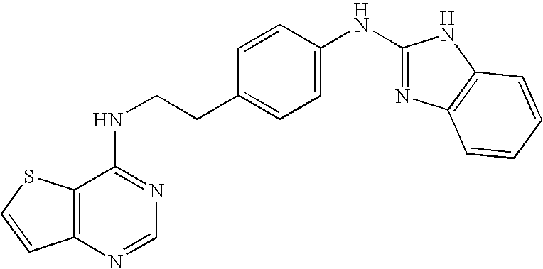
C1(NCCC2=CC=C(NC3=NC4=C(N3)C=CC=C4)C=C2)=NC=NC2=C1SC=C2
